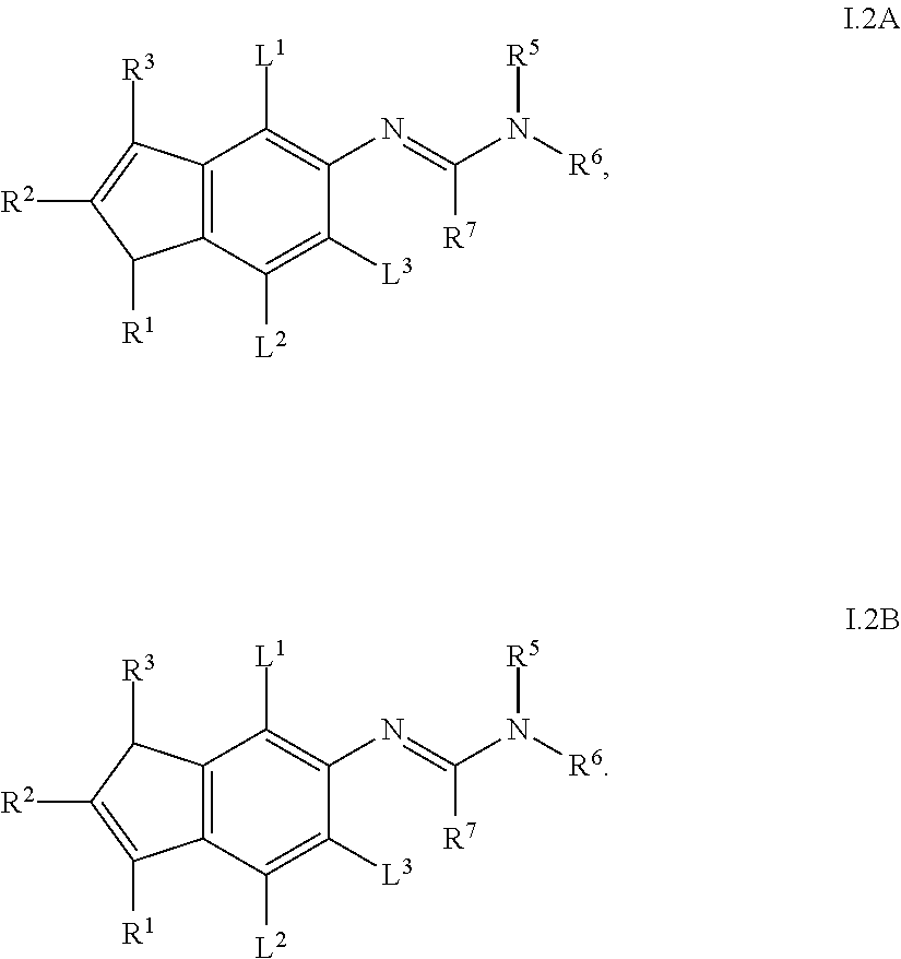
C12=C(C([L2])=C([L3])C(N=C(N([R6])[R5])[R7])=C1[L1])C([R1])C([R2])=C2[R3].C12=C(C([L2])=C([L3])C(N=C(N([R6])[R5])[R7])=C1[L1])C([R1])=C([R2])C2[R3]
